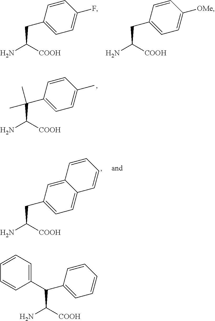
C1(CC(N)[COOH])=CC=C(F)C=C1.C1(CC(N)[COOH])=CC=C([OMe])C=C1.C1(C(C(N)[COOH])(C)C)=CC=C(C)C=C1.C1(CC(N)[COOH])=CC=C2C(=C1)C=CC=C2.C1(C(C(N)[COOH])C2=CC=CC=C2)=CC=CC=C1
